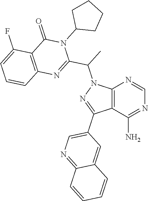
C12=C(C(N)=NC=N1)C(C1=CN=C3C(=C1)C=CC=C3)=NN2C(C)C1=NC2=C(C(=O)N1C1CCCC1)C(F)=CC=C2
